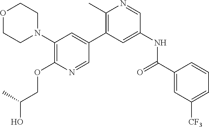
O1CCN(C2=C(OCC(O)C)N=CC(C3=C(C)N=CC(NC(=O)C4=CC([CF3])=CC=C4)=C3)=C2)CC1
